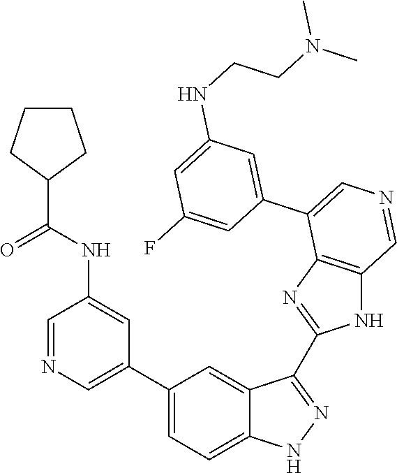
C1(C2=CN=CC(NC(C3CCCC3)=O)=C2)=CC=C2C(=C1)C(C1=NC3=C(N1)C=NC=C3C1=CC(NCCN(C)C)=CC(F)=C1)=NN2
